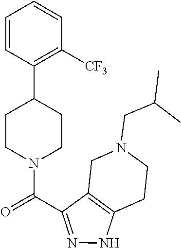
C1CN(C(=O)C2=NNC3=C2CN(CC(C)C)CC3)CCC1C1=C([CF3])C=CC=C1
